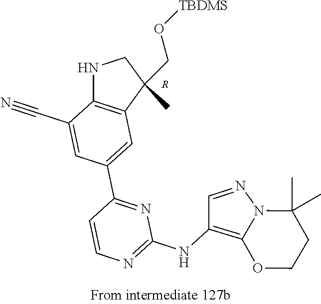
N1C2=C(C(CO[TBDMS])(C)C1)C=C(C1=NC(NC3=C4N(N=C3)C(C)(C)CCO4)=NC=C1)C=C2C#N.[R]
